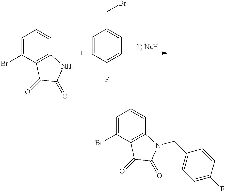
C1=C(Br)C2=C(C=C1)NC(=O)C2=O.C1=CC(F)=CC=C1CBr.C1=C(Br)C2=C(C=C1)N(CC1=CC=C(F)C=C1)C(=O)C2=O
